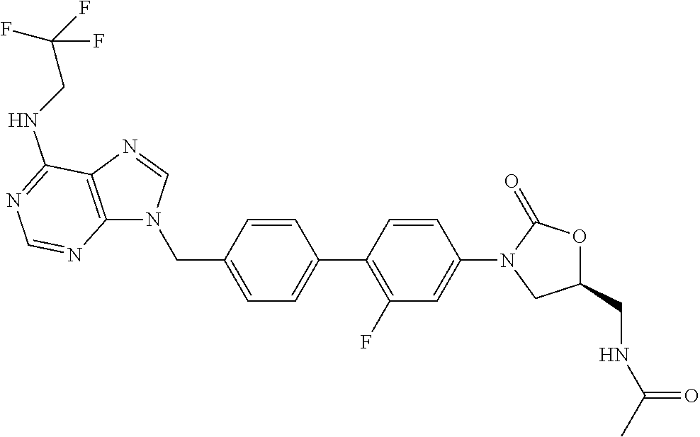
C(C1=CC=C(C2=C(F)C=C(N3CC(CNC(=O)C)OC3=O)C=C2)C=C1)N1C2=C(C(NCC(F)(F)F)=NC=N2)N=C1
